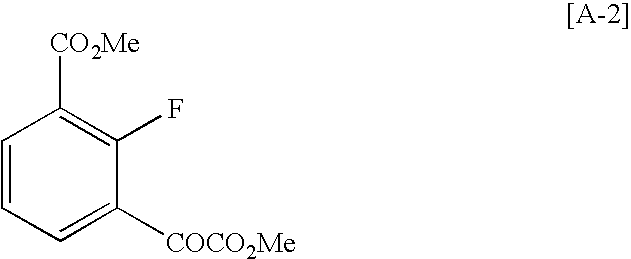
C1=CC=C([COCO2Me])C(F)=C1[CO2Me]
